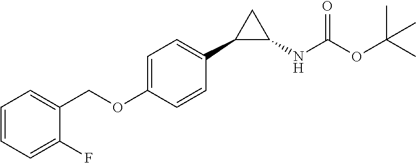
C1=C(OCC2=CC=CC=C2F)C=CC(C2C(NC(=O)OC(C)(C)C)C2)=C1
